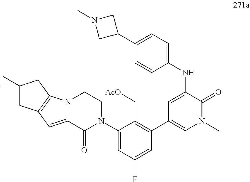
C1=C(NC2=CC=C(C3CN(C)C3)C=C2)C(=O)N(C)C=C1C1=C(C[AcO])C(N2CCN3C(=CC4=C3CC(C)(C)C4)C2=O)=CC(F)=C1
